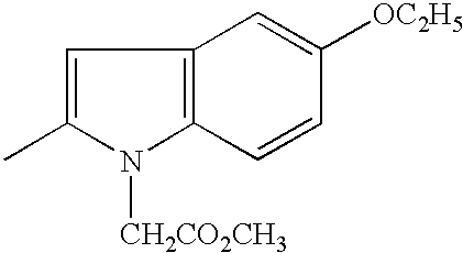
C1=C(C)N([CH2CO2CH3])C2=C1C=C([OC2H5])C=C2
